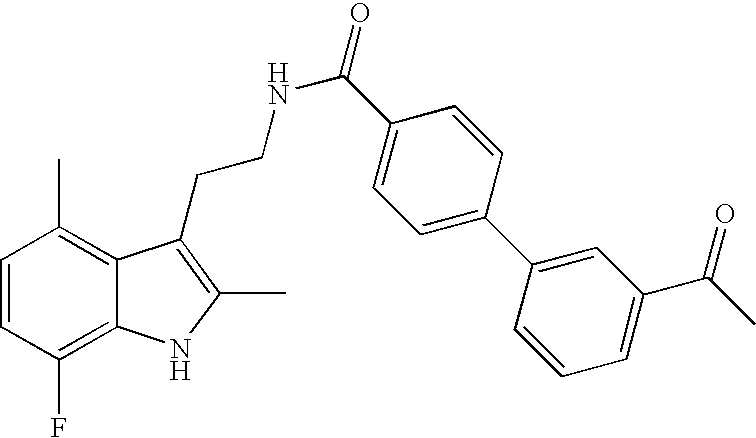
C1=CC(F)=C2C(=C1C)C(CCNC(=O)C1=CC=C(C3=CC(C(C)=O)=CC=C3)C=C1)=C(C)N2
